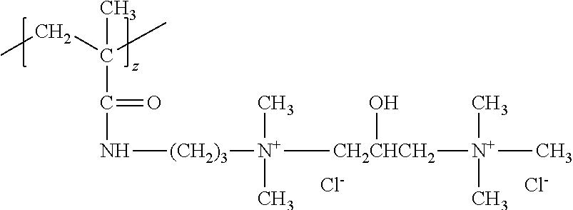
[Cl-].C(C(C)(C)C(N[(CH2)3][N+](C)(C)[CH2CHCH2](O)[N+](C)(C)C)=O)C.[Cl-]
